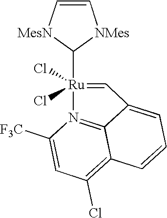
C1=C[MesN]C([Ru]2(Cl)(Cl)=CC3=CC=CC4=C(Cl)C=C([F3C])N2=C43)[NMes]1
